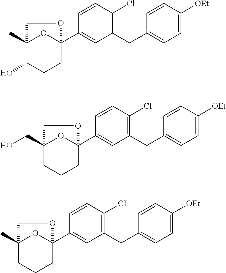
C12(C3=CC(CC4=CC=C([OEt])C=C4)=C(Cl)C=C3)OC(C)(C(O)CC1)CO2.C12(C3=CC(CC4=CC=C([OEt])C=C4)=C(Cl)C=C3)OC(CO)(CCC1)CO2.C12(C3=CC(CC4=CC=C([OEt])C=C4)=C(Cl)C=C3)OC(C)(CCC1)CO2
